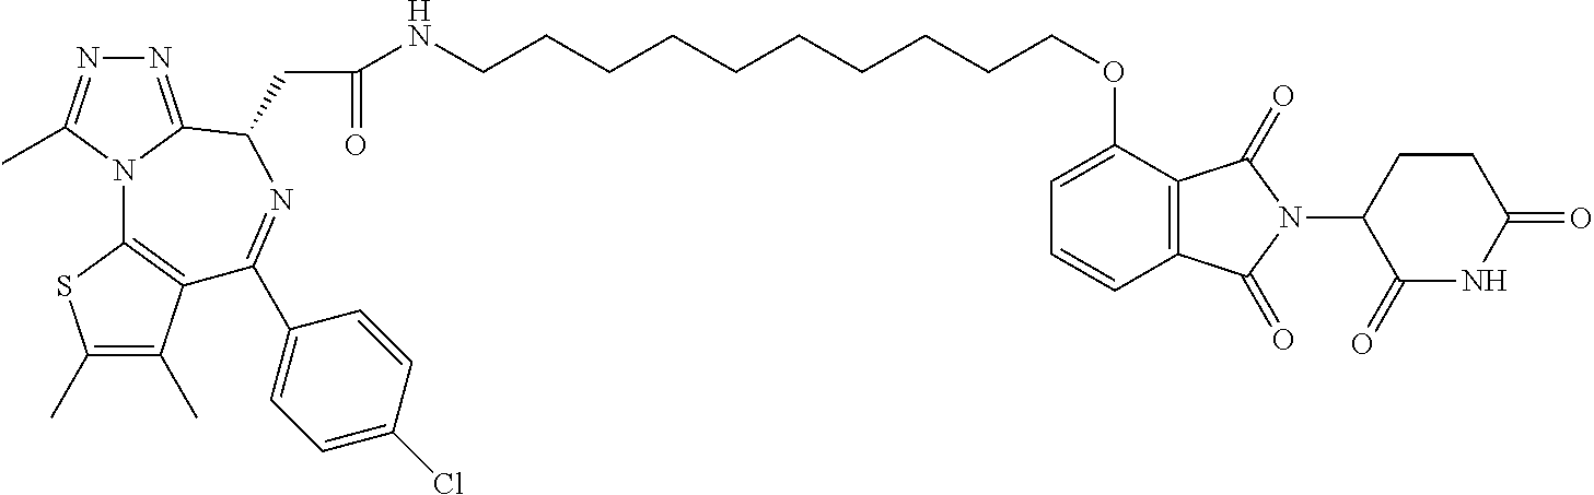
C1(C)=C(C)C2=C(S1)N1C(=NN=C1C)C(CC(NCCCCCCCCCCOC1=CC=CC3=C1C(=O)N(C1C(=O)NC(=O)CC1)C3=O)=O)N=C2C1=CC=C(Cl)C=C1
